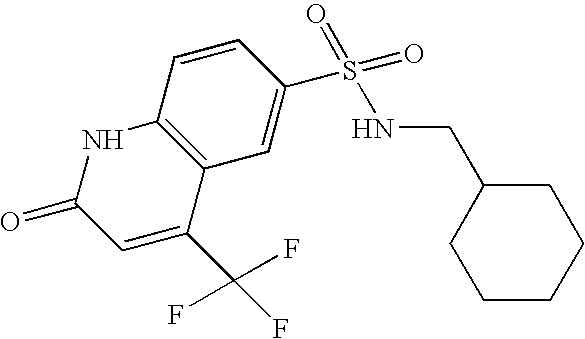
C12=C(C=C(S(=O)(=O)NCC3CCCCC3)C=C1)C(C(F)(F)F)=CC(=O)N2
